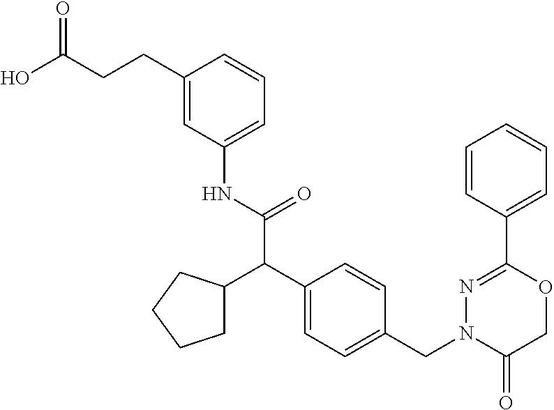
C1=CC=C(NC(=O)C(C2=CC=C(CN3C(=O)COC(C4=CC=CC=C4)=N3)C=C2)C2CCCC2)C=C1CCC(=O)O
